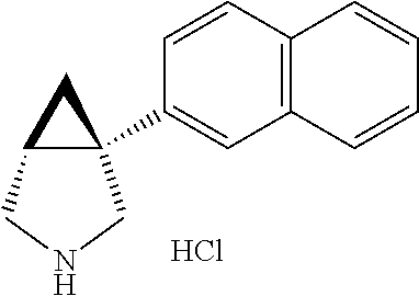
C1=CC2=C(C=C1C13C(C1)CNC3)C=CC=C2.Cl
